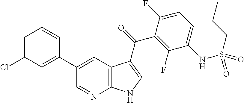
C12=C(C=C(C3=CC(Cl)=CC=C3)C=N1)C(C(=O)C1=C(F)C(NS(CCC)(=O)=O)=CC=C1F)=CN2
